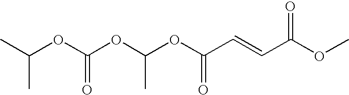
CC(OC(OC(OC(C=CC(OC)=O)=O)C)=O)C
